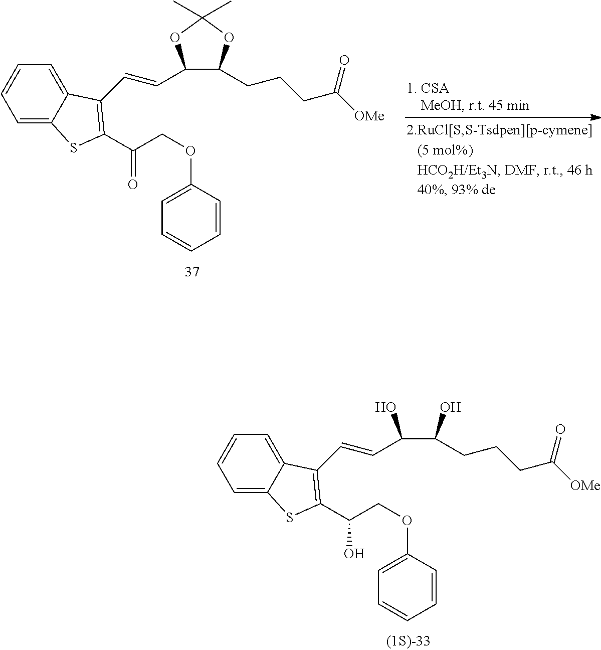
C(COC1=CC=CC=C1)(O)C1=C(C=CC(C(CCCC([OMe])=O)O)O)C2=CC=CC=C2S1.C(COC1=CC=CC=C1)(=O)C1=C(C=CC2C(CCCC([OMe])=O)OC(C)(C)O2)C2=CC=CC=C2S1
